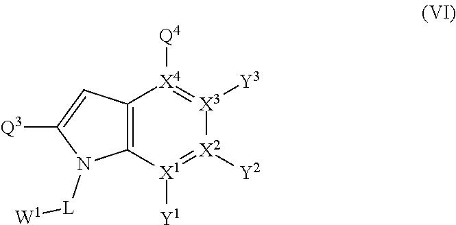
C12=C([X1]([Y1])=[X2]([Y2])[X3]([Y3])=[X4]1[Q4])N([L][W1])C([Q3])=C2
